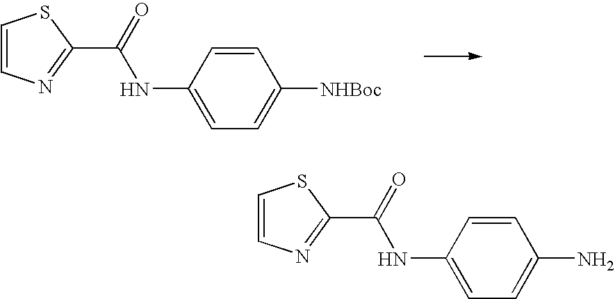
C1=CN=C(C(=O)NC2=CC=C([NHBoc])C=C2)S1.C1=CN=C(C(=O)NC2=CC=C(N)C=C2)S1
